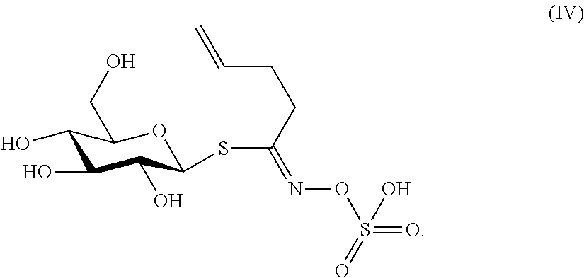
C1(O)C(O)C(O)C(SC(CCC=C)=NOS(=O)(O)=O)OC1CO
